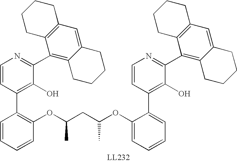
C1(C2=C3C(=CC4=C2CCCC4)CCCC3)=NC=CC(C2=C(OC(CC(C)OC3=CC=CC=C3C3=C(O)C(C4=C5C(=CC6=C4CCCC6)CCCC5)=NC=C3)C)C=CC=C2)=C1O
